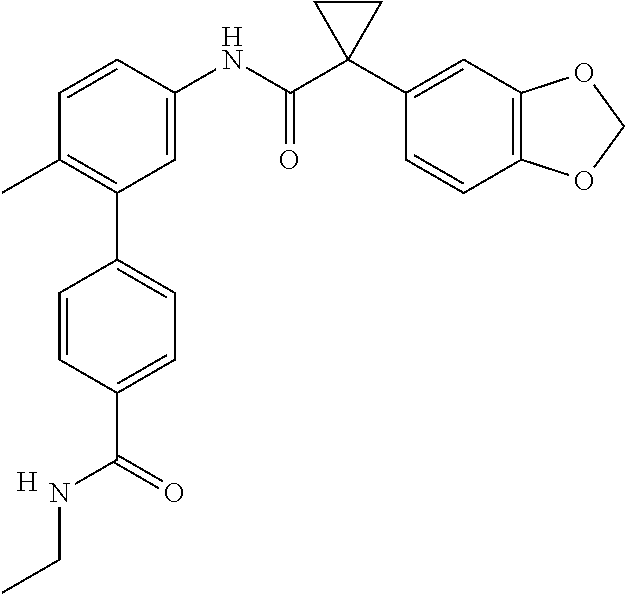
C1=C(NC(C2(C3=CC4=C(C=C3)OCO4)CC2)=O)C=CC(C)=C1C1=CC=C(C(NCC)=O)C=C1.[H]
